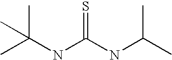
CC(NC(NC(C)C)=S)(C)C
